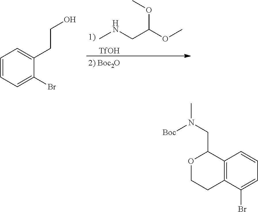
CNCC(OC)OC.[TfOH].C1=CC=C(Br)C(CCO)=C1.C12=C(C(Br)=CC=C1)CCOC2CN([Boc])C
